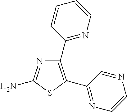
C1(C2=NC=CC=C2)=C(C2=NC=CN=C2)SC(N)=N1
